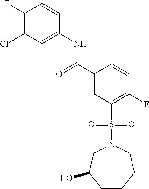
C1(F)=C(Cl)C=C(NC(=O)C2=CC(S(=O)(=O)N3CC(O)CCCC3)=C(F)C=C2)C=C1
